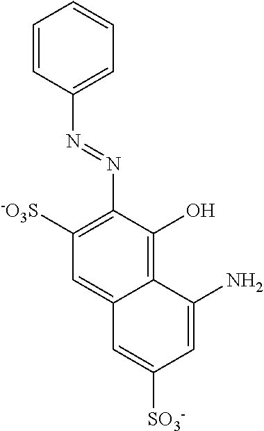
C1=CC(N=NC2=C([-O3S])C=C3C(=C2O)C(N)=CC([SO3-])=C3)=CC=C1
